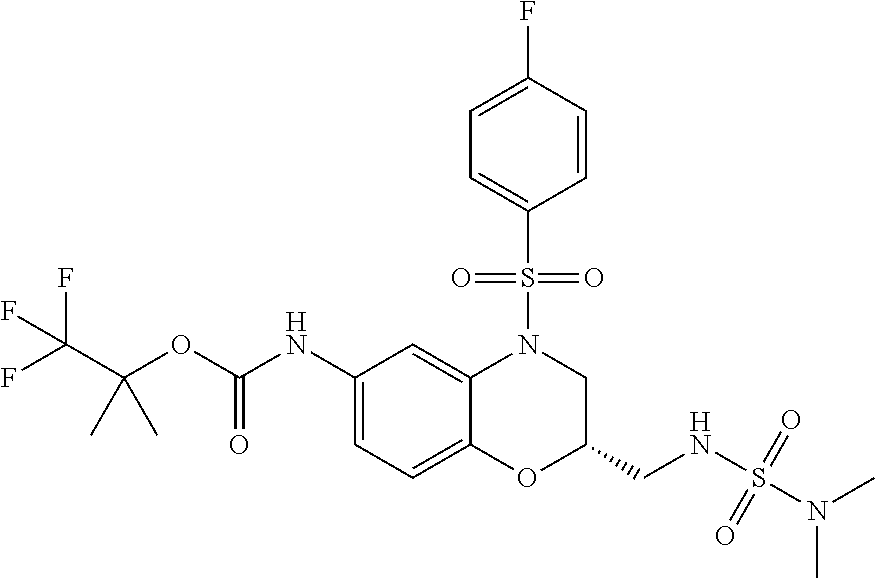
C1(NC(OC(C(F)(F)F)(C)C)=O)=CC=C2C(=C1)N(S(C1=CC=C(F)C=C1)(=O)=O)CC(CNS(=O)(N(C)C)=O)O2
